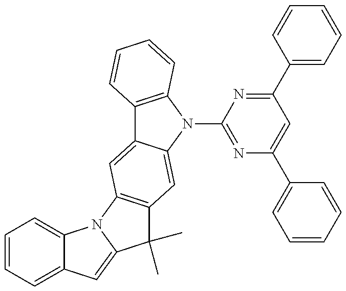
C1=CC=C2C(=C1)N1C(=C2)C(C)(C)C2=C1C=C1C(=C2)N(C2=NC(C3=CC=CC=C3)=CC(C3=CC=CC=C3)=N2)C2=C1C=CC=C2
